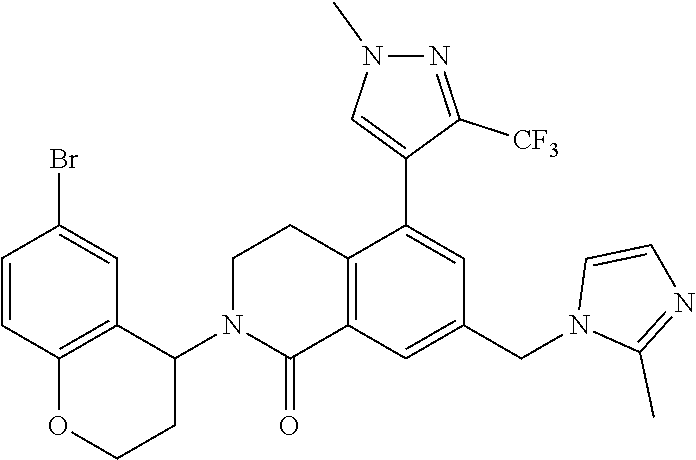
C12=C(C(N3C(=O)C4=C(CC3)C(C3=CN(C)N=C3[CF3])=CC(CN3C(C)=NC=C3)=C4)CCO1)C=C(Br)C=C2
